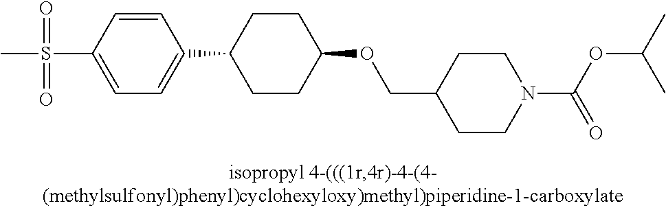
C1(S(=O)(=O)C)=CC=C(C2CCC(OCC3CCN(C(=O)OC(C)C)CC3)CC2)C=C1
